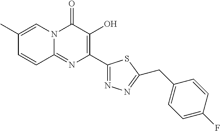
N12C(=NC(C3=NN=C(CC4=CC=C(F)C=C4)S3)=C(O)C1=O)C=CC(C)=C2
